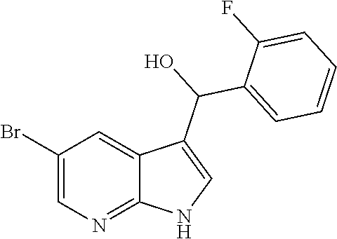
C1(Br)=CN=C2C(=C1)C(C(C1=CC=CC=C1F)O)=CN2
